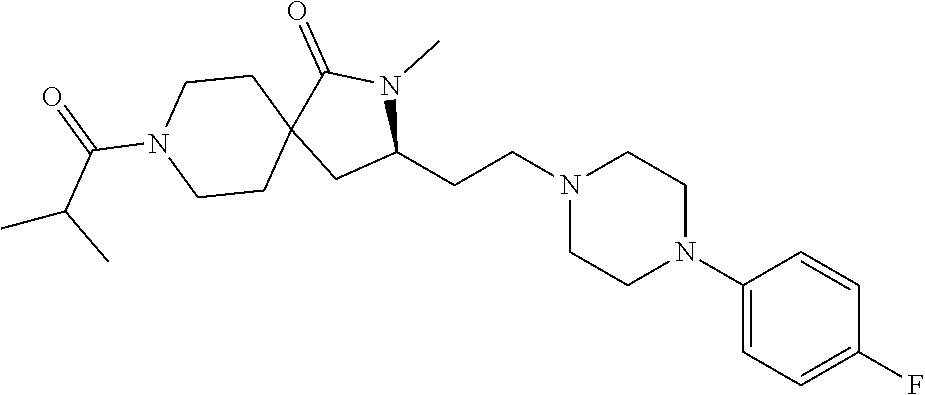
C1(CCN2CCN(C3=CC=C(F)C=C3)CC2)N(C)C(=O)C2(C1)CCN(C(=O)C(C)C)CC2
